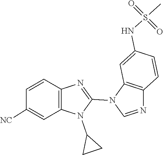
N1(C2CC2)C(N2C=NC3=C2C=C(NS(C)(=O)=O)C=C3)=NC2=C1C=C([NC])C=C2
